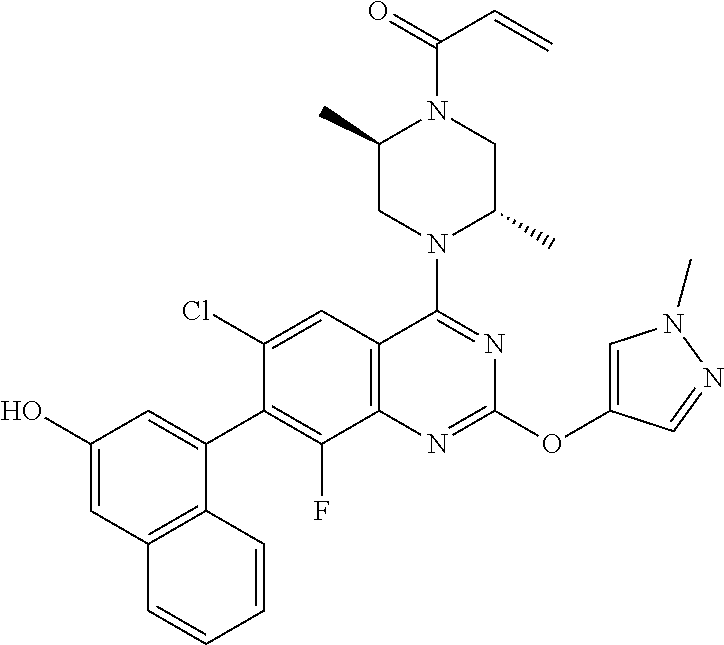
C1(O)=CC2=C(C(C3=C(F)C4=C(C=C3Cl)C(N3C(C)CN(C(=O)C=C)C(C)C3)=NC(OC3=CN(C)N=C3)=N4)=C1)C=CC=C2
